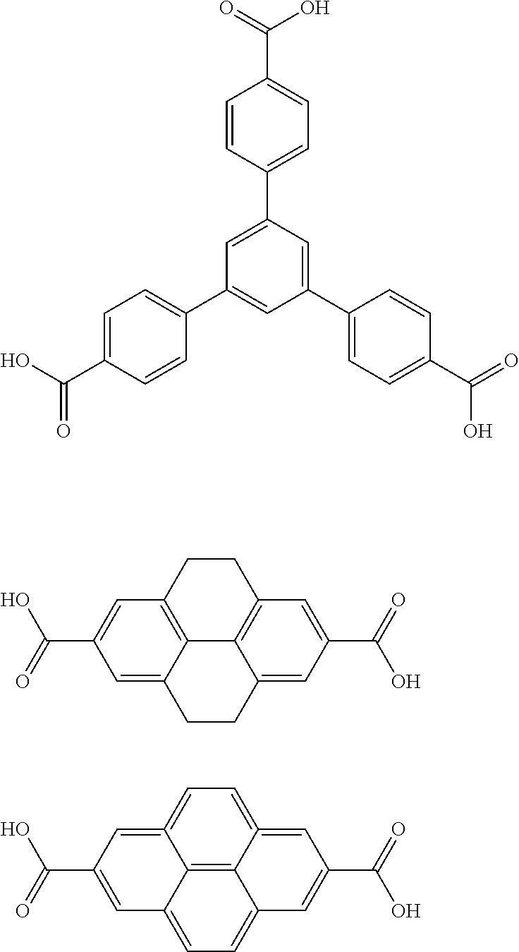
C1(C2=CC=C(C(=O)O)C=C2)=CC(C2=CC=C(C(=O)O)C=C2)=CC(C2=CC=C(C(O)=O)C=C2)=C1.C12=CC(C(=O)O)=CC3=C1C1=C(CC3)C=C(C(=O)O)C=C1CC2.C12=CC=C3C4=C1C(=CC(C(=O)O)=C2)=CC=C4=CC(C(=O)O)=C3
